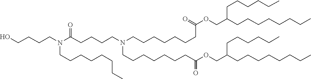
C(C(=O)OCC(CCCCCCCC)CCCCCC)CCCCCCN(CCCCCCCC(=O)OCC(CCCCCCCC)CCCCCC)CCCCC(N(CCCCCCCC)CCCCO)=O
